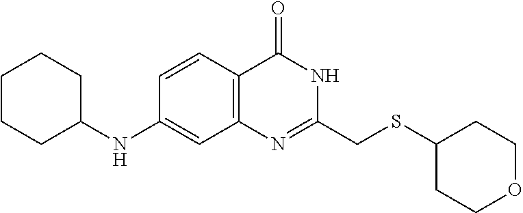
C1(CSC2CCOCC2)=NC2=C(C=CC(NC3CCCCC3)=C2)C(=O)N1
